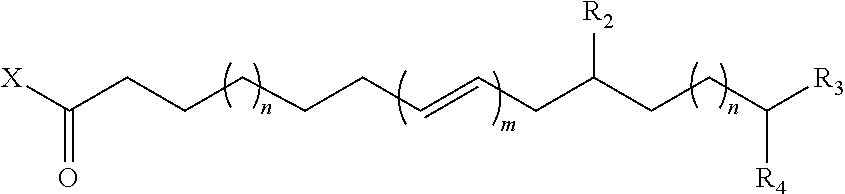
[X]C(=O)CCCCCC=CCC(CCC([R4])[R3])[R2]
